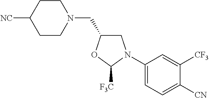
C1(N2CC(CN3CCC([NC])CC3)OC2[F3C])=CC=C([CN])C([CF3])=C1
